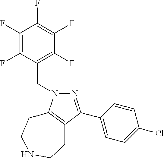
C1(C2=NN(CC3=C(F)C(F)=C(F)C(F)=C3F)C3=C2CCNCC3)=CC=C(Cl)C=C1
